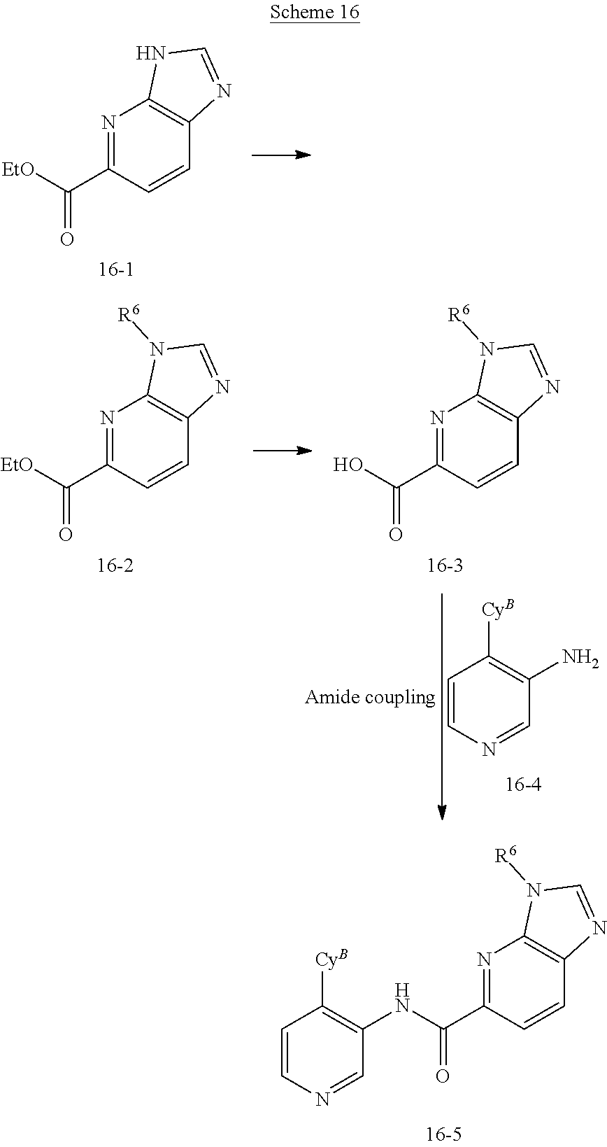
N1=C(C(NC2=C([CyB])C=CN=C2)=O)C=CC2=C1N([R6])C=N2.N1=C(C([EtO])=O)C=CC2=C1NC=N2.N1=C(C([EtO])=O)C=CC2=C1N([R6])C=N2.N1=C(C(O)=O)C=CC2=C1N([R6])C=N2.NC1=C([CyB])C=CN=C1
